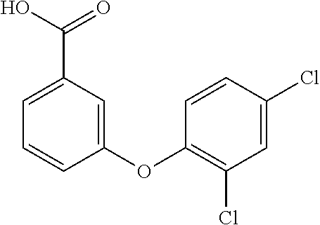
C1=C(C(O)=O)C=C(OC2=C(Cl)C=C(Cl)C=C2)C=C1
